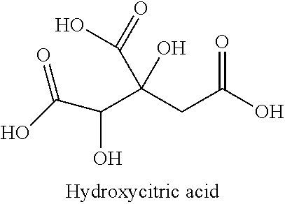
OC(C(CC(O)=O)(O)C(=O)O)C(O)=O
